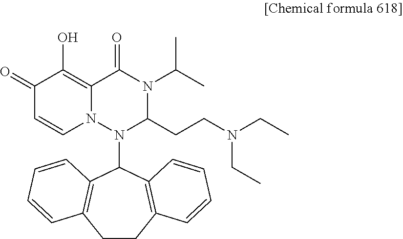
C1(=O)C=CN2C(=C1O)C(=O)N(C(C)C)C(CCN(CC)CC)N2C1C2=C(CCC3=C1C=CC=C3)C=CC=C2
